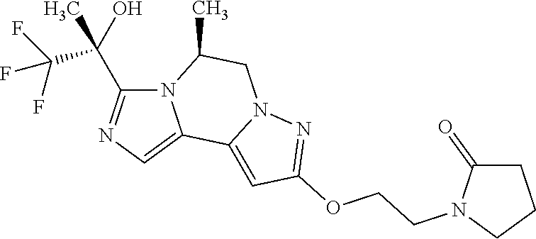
N12C(C(C(F)(F)F)(O)C)=NC=C1C1=CC(OCCN3C(=O)CCC3)=NN1CC2C
